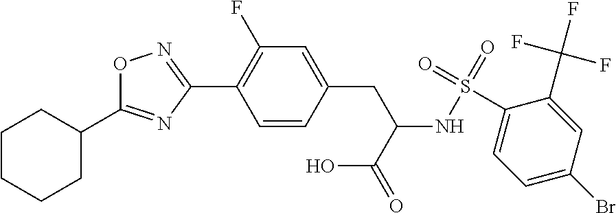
C1=CC(CC(NS(=O)(=O)C2=CC=C(Br)C=C2C(F)(F)F)C(=O)O)=CC(F)=C1C1=NOC(C2CCCCC2)=N1
